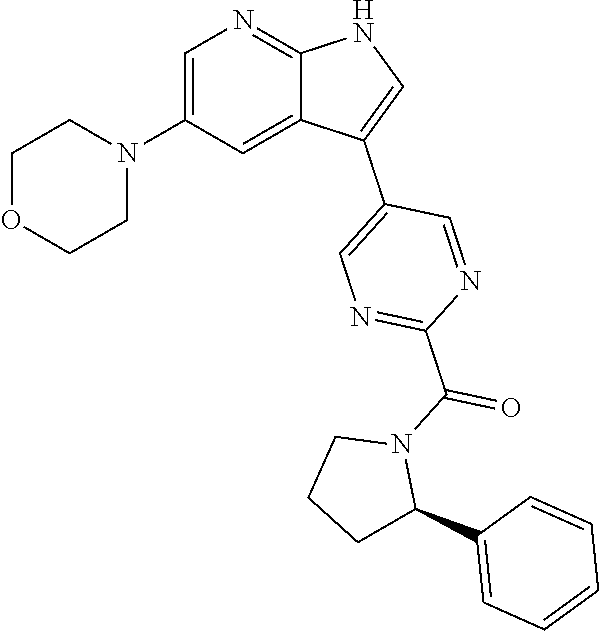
C1OCCN(C2=CN=C3C(=C2)C(C2=CN=C(C(N4CCCC4C4=CC=CC=C4)=O)N=C2)=CN3)C1
